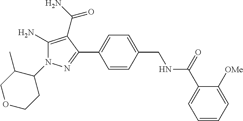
C1(N2C(N)=C(C(N)=O)C(C3=CC=C(CNC(C4=CC=CC=C4[OMe])=O)C=C3)=N2)C(C)COCC1
